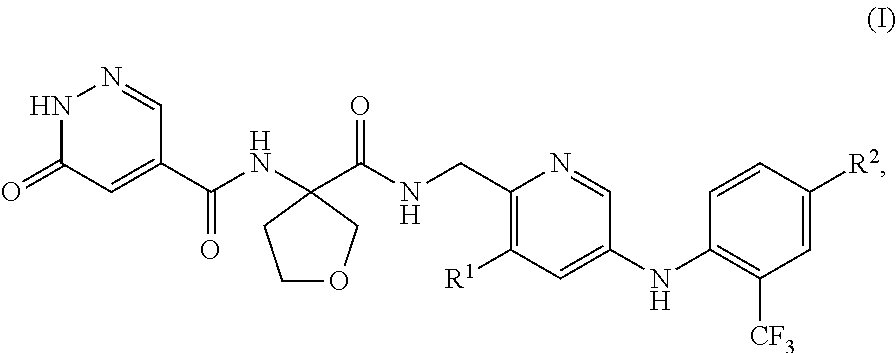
C1([R1])=C(CNC(=O)C2(NC(C3=CC(=O)NN=C3)=O)COCC2)N=CC(NC2=C([CF3])C=C([R2])C=C2)=C1
